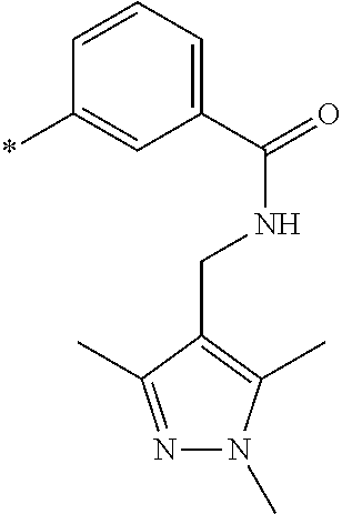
*C1=CC(C(=O)NCC2=C(C)N(C)N=C2C)=CC=C1
